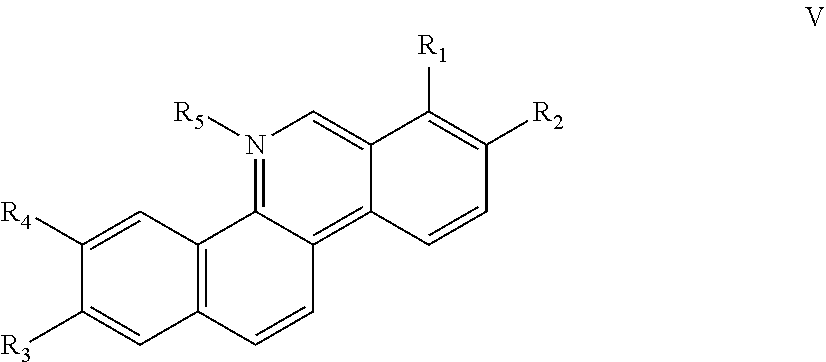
C1([R4])=CC2=C(C=C1[R3])C=CC1=C3C(=CN([R5])=C21)C([R1])=C([R2])C=C3
